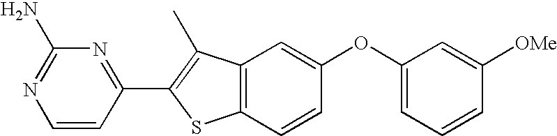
C1=CC(C2=C(C)C3=C(S2)C=CC(OC2=CC=CC([OMe])=C2)=C3)=NC(N)=N1
